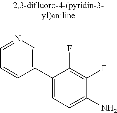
C1=NC=C(C2=CC=C(N)C(F)=C2F)C=C1
